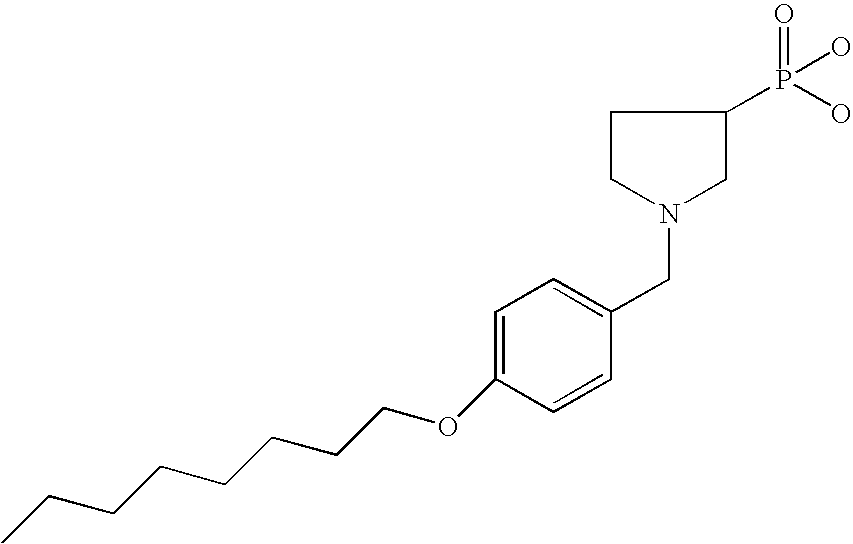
C1=C(OCCCCCCCC)C=CC(CN2CC(P(O)(O)=O)CC2)=C1
